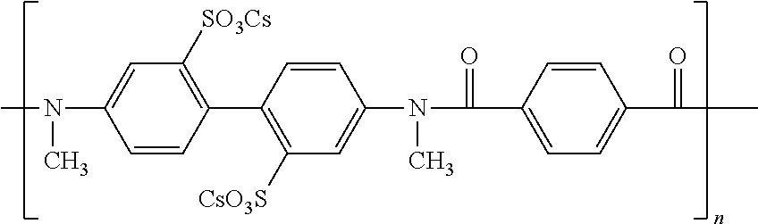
C1=CC(C2=C([CsO3S])C=C(N(C(=O)C3=CC=C(C(=O)C)C=C3)C)C=C2)=C([SO3Cs])C=C1N(C)C
